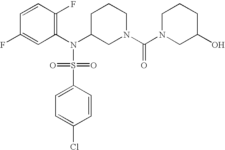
C1=CC(F)=C(N(C2CN(C(=O)N3CC(O)CCC3)CCC2)S(=O)(=O)C2=CC=C(Cl)C=C2)C=C1F
